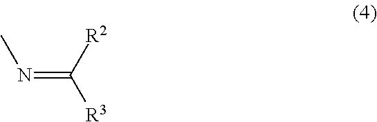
C([R2])([R3])=NC
